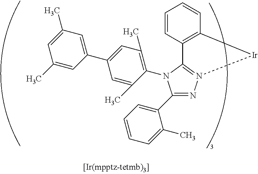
C1(C2=CC=CC=C2C)=NN2=C(N1C1=C(C)C=C(C3=CC(C)=CC(C)=C3)C=C1C)C1=C(C=CC=C1)[Ir]2
